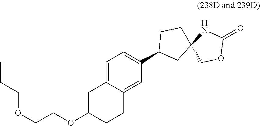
C(OC1CC2=CC=C(C3CC4(CC3)COC(=O)N4)C=C2CC1)COCC=C
